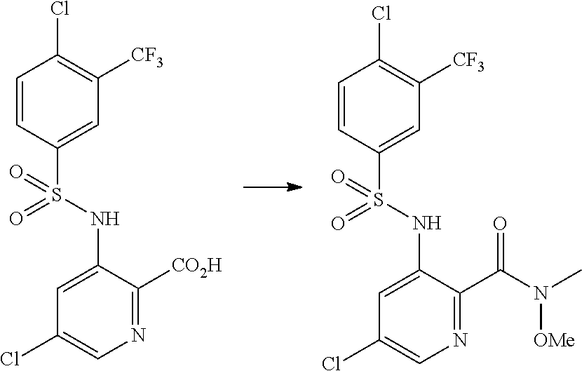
C1=C(NS(C2=CC([CF3])=C(Cl)C=C2)(=O)=O)C([CO2H])=NC=C1Cl.C1=C(NS(C2=CC([CF3])=C(Cl)C=C2)(=O)=O)C(C(N(C)[OMe])=O)=NC=C1Cl
